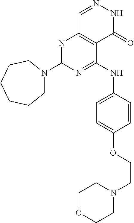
N1=C(N2CCCCCC2)N=C(NC2=CC=C(OCCN3CCOCC3)C=C2)C2=C1C=NNC2=O
